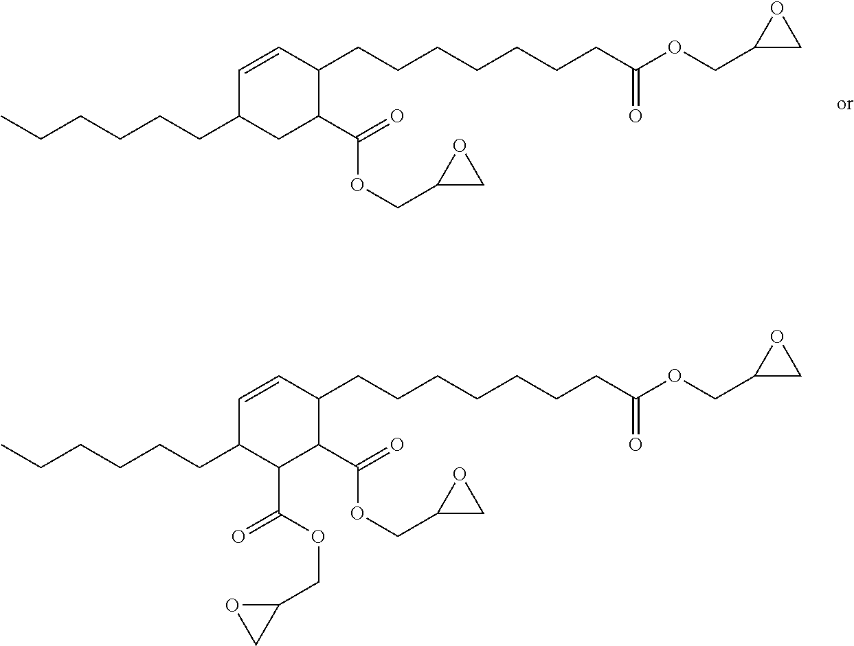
C1=CC(CCCCCCCC(OCC2CO2)=O)C(C(=O)OCC2CO2)CC1CCCCCC.C1=CC(CCCCCCCC(OCC2CO2)=O)C(C(=O)OCC2CO2)C(C(=O)OCC2OC2)C1CCCCCC
